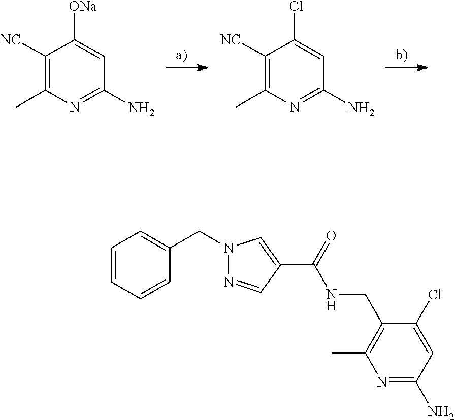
C1([NC])=C(C)N=C(N)C=C1[ONa].C1([NC])=C(C)N=C(N)C=C1Cl.C1=CC=CC(CN2N=CC(C(=O)NCC3=C(C)N=C(N)C=C3Cl)=C2)=C1
